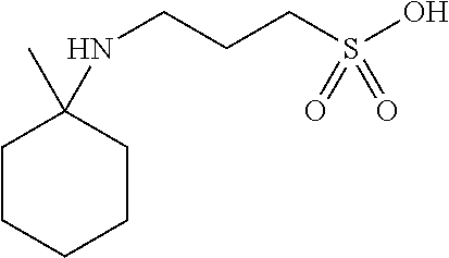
C1CCCCC1(C)NCCCS(O)(=O)=O
